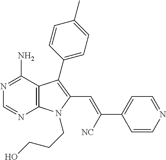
N1=C(N)C2=C(N=C1)N(CCCO)C(C=C(C1=CC=NC=C1)[NC])=C2C1=CC=C(C)C=C1
